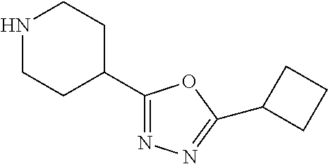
N1CCC(C2=NN=C(C3CCC3)O2)CC1
